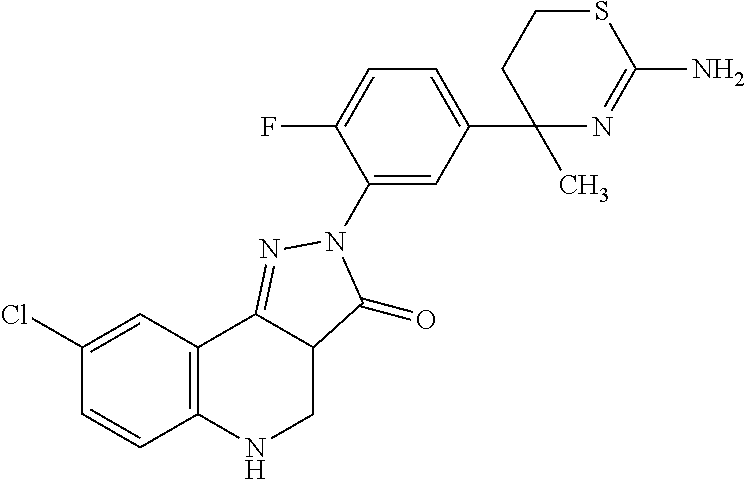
C12=C(C=C(Cl)C=C1)C1=NN(C3=CC(C4(C)N=C(N)SCC4)=CC=C3F)C(=O)C1CN2
